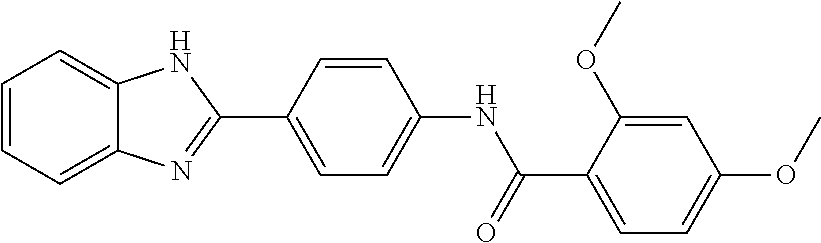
C1=CC=C2C(=C1)NC(C1=CC=C(NC(C3=CC=C(OC)C=C3OC)=O)C=C1)=N2
